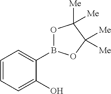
O1B(C2=CC=CC=C2O)OC([Me])([Me])C1([Me])[Me]
